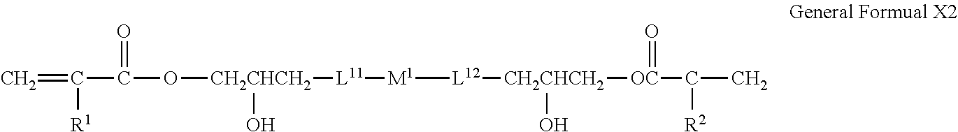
C=C(C(O[CH2CHCH2](O)[L11][M1][L12][CH2CHCH2]([OC](C(C)[R2])=O)O)=O)[R1]
